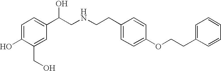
C1=C(O)C(CO)=CC(C(CNCCC2=CC=C(OCCC3=CC=CC=C3)C=C2)O)=C1
